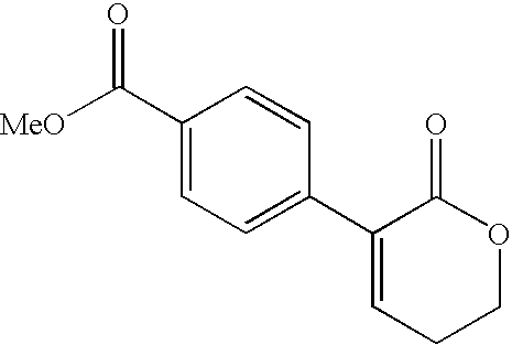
C1(C2=CC=C(C([MeO])=O)C=C2)=CCCOC1=O
